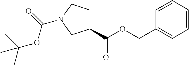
C1(C(OCC2=CC=CC=C2)=O)CCN(C(=O)OC(C)(C)C)C1
